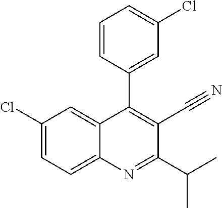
C1(Cl)=CC=C2C(=C1)C(C1=CC(Cl)=CC=C1)=C(C#N)C(C(C)C)=N2
